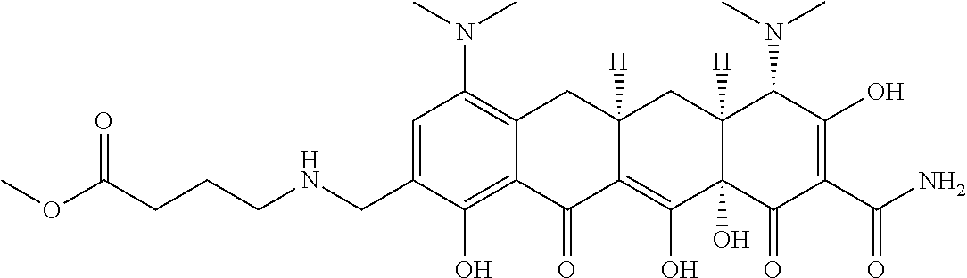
C1=C(CNCCCC(OC)=O)C(O)=C2C(=C1N(C)C)CC1([H])C(=C(O)C3(O)C([H])(C1)C(N(C)C)C(O)=C(C(N)=O)C3=O)C2=O
